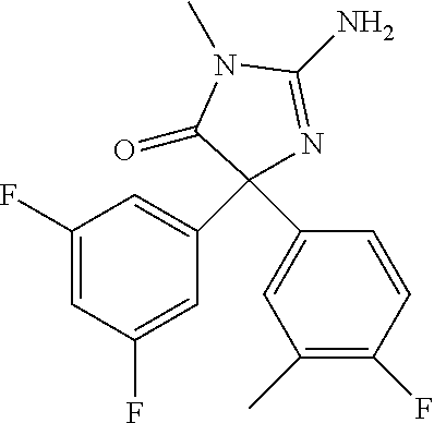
C1(F)=CC(F)=CC(C2(C3=CC(C)=C(F)C=C3)N=C(N)N(C)C2=O)=C1
